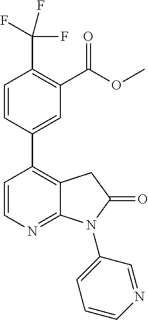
C1=CN=C2C(=C1C1=CC(C(OC)=O)=C(C(F)(F)F)C=C1)CC(=O)N2C1=CC=CN=C1
